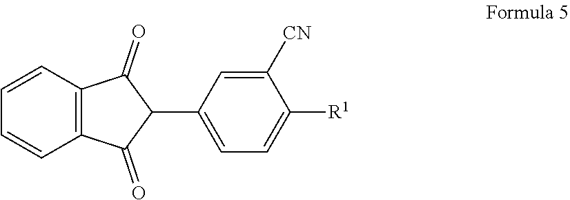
C1=CC2=C(C=C1)C(=O)C(C1=CC=C([R1])C([CN])=C1)C2=O
